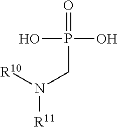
[R10]N(CP(O)(O)=O)[R11]
